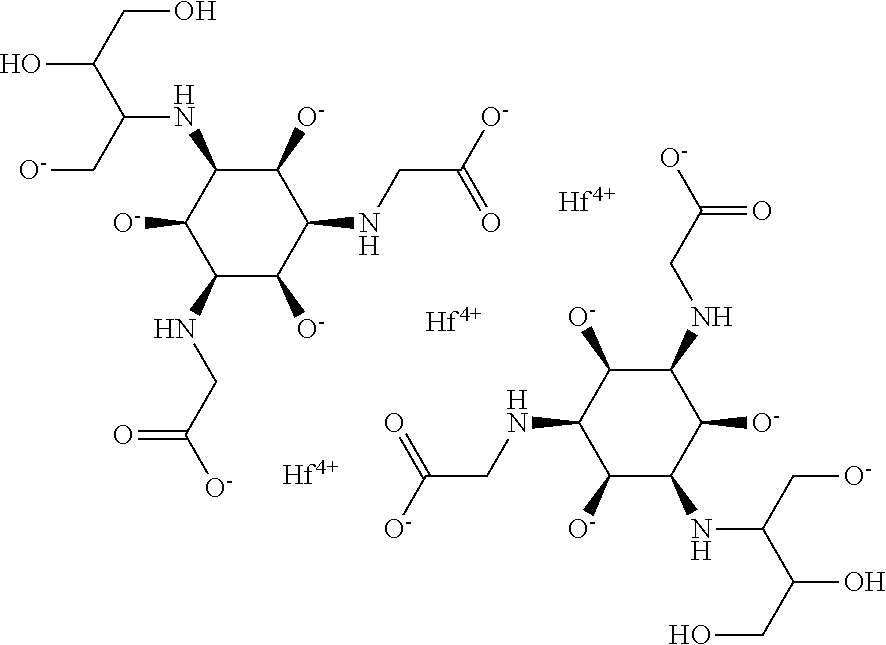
[Hf].[Hf].[Hf].OC(CO)C(NC1C([O-])C(NCC([O-])=O)C([O-])C(NCC([O-])=O)C1[O-])C[O-].O=C([O-])CNC1C([O-])C(NCC([O-])=O)C([O-])C(NC(C[O-])C(O)CO)C1[O-]
